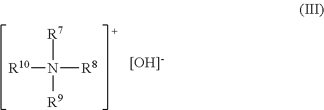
[R10]N([R8])([R7])[R9]
